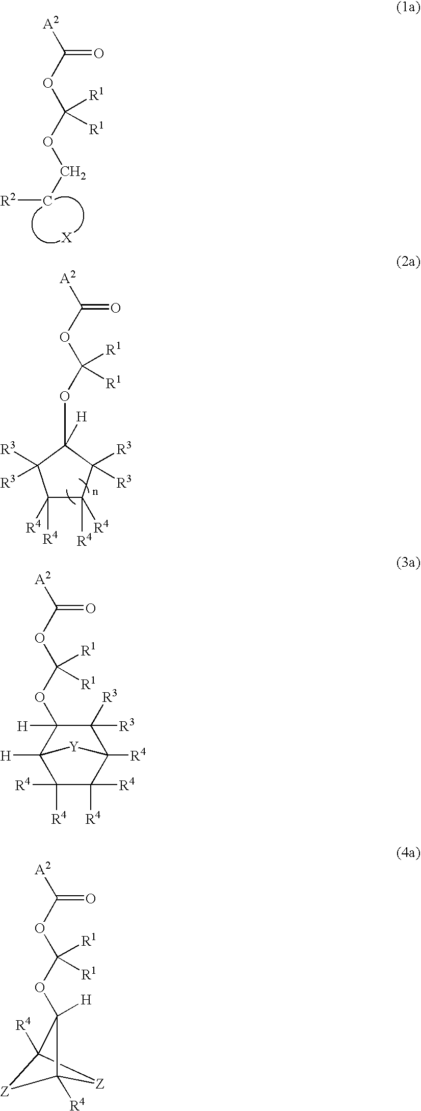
C(C[R2])OC([R1])([R1])OC([A2])=O.C1([R4])([R4])C([R4])([R4])C([R3])([R3])C([H])(OC([R1])([R1])OC([A2])=O)C1([R3])[R3].C1([R4])([R4])C2([R4])C([R3])([R3])C([H])(OC([R1])([R1])OC([A2])=O)C([H])(C1([R4])[R4])[Y]2.[Z]1C2([R4])[Z]C1([R4])C2([H])OC([R1])([R1])OC([A2])=O
